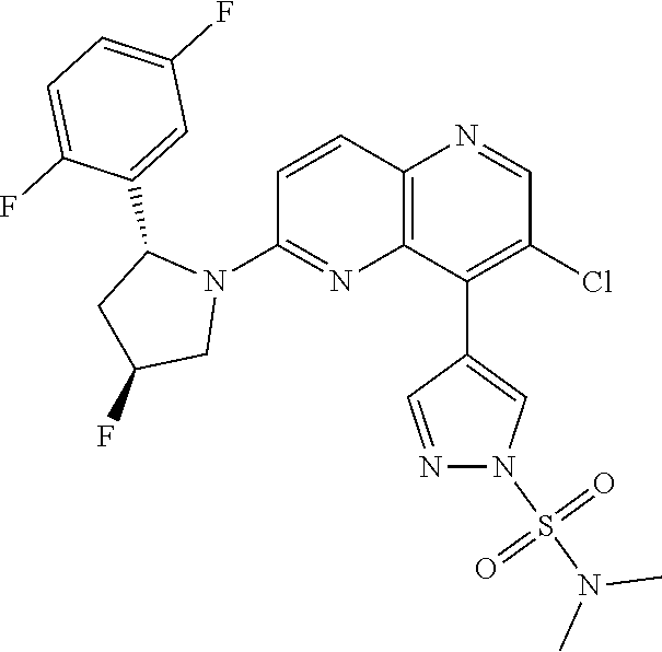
C1=CC2=C(N=C1N1C(C3=CC(F)=CC=C3F)CC(F)C1)C(C1=CN(S(N(C)C)(=O)=O)N=C1)=C(Cl)C=N2
